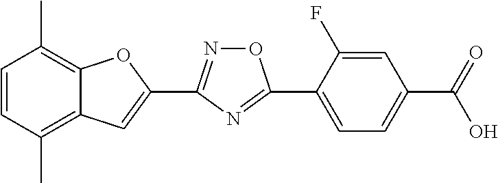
C1=CC(C)=C2C(=C1C)OC(C1=NOC(C3=CC=C(C(=O)O)C=C3F)=N1)=C2
